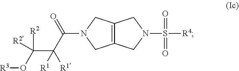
[R3]OC([R2])([R2])C([R1])([R1])C(=O)N1CC2=C(C1)CN(S(=O)(=O)[R4])C2
